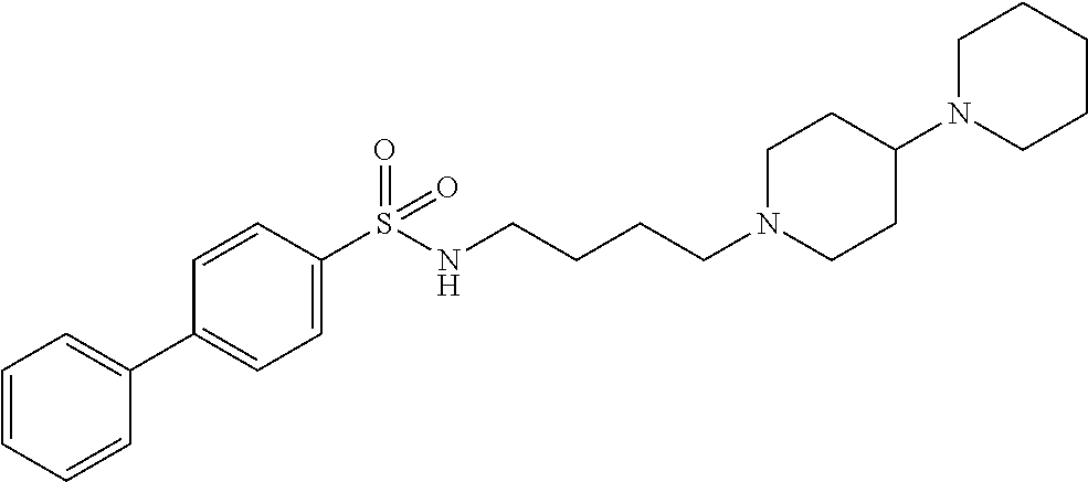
C1=CC=CC(C2=CC=C(S(NCCCCN3CCC(N4CCCCC4)CC3)(=O)=O)C=C2)=C1
